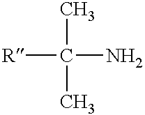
C(C)(N)(C)[R]
